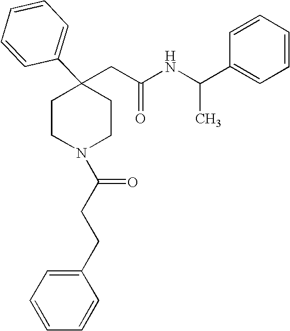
C(C1(C2=CC=CC=C2)CCN(C(CCC2=CC=CC=C2)=O)CC1)C(NC(C1=CC=CC=C1)C)=O
